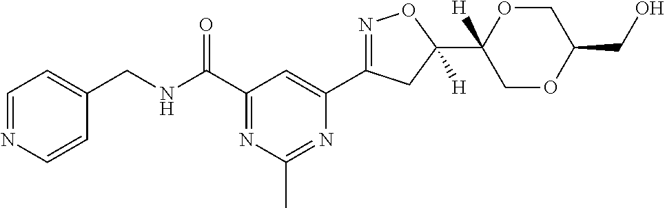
C1=NC=CC(CNC(C2=NC(C)=NC(C3=NOC(C4([H])COC(CO)CO4)([H])C3)=C2)=O)=C1
